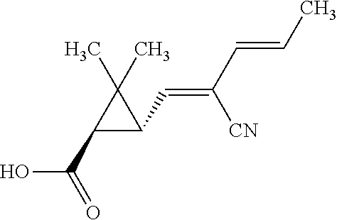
OC(=O)C1C(C=C(C=CC)[CN])C1(C)C
